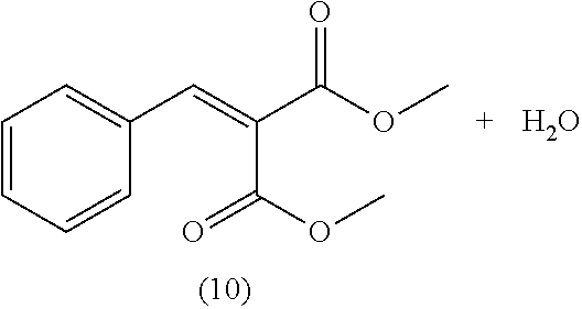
C1(C=C(C(OC)=O)C(OC)=O)=CC=CC=C1.O
